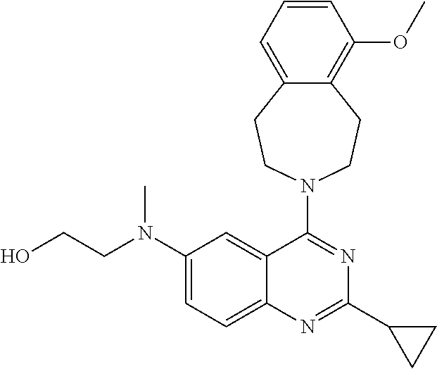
C1(N(CCO)C)=CC=C2C(=C1)C(N1CCC3=C(OC)C=CC=C3CC1)=NC(C1CC1)=N2
